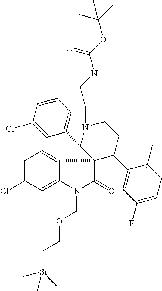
C1=C(Cl)C=C2C(=C1)C1(C(=O)N2COCC[Si](C)(C)C)C(C2=CC(F)=CC=C2C)CCN(CCNC(=O)OC(C)(C)C)C1C1=CC=CC(Cl)=C1
